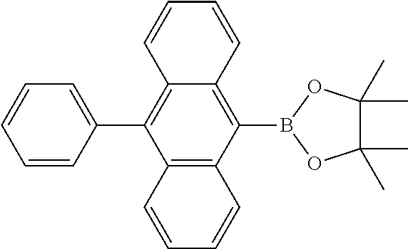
C12=C(B3OC(C)(C)C(C)(C)O3)C3=C(C(C4=CC=CC=C4)=C1C=CC=C2)C=CC=C3
